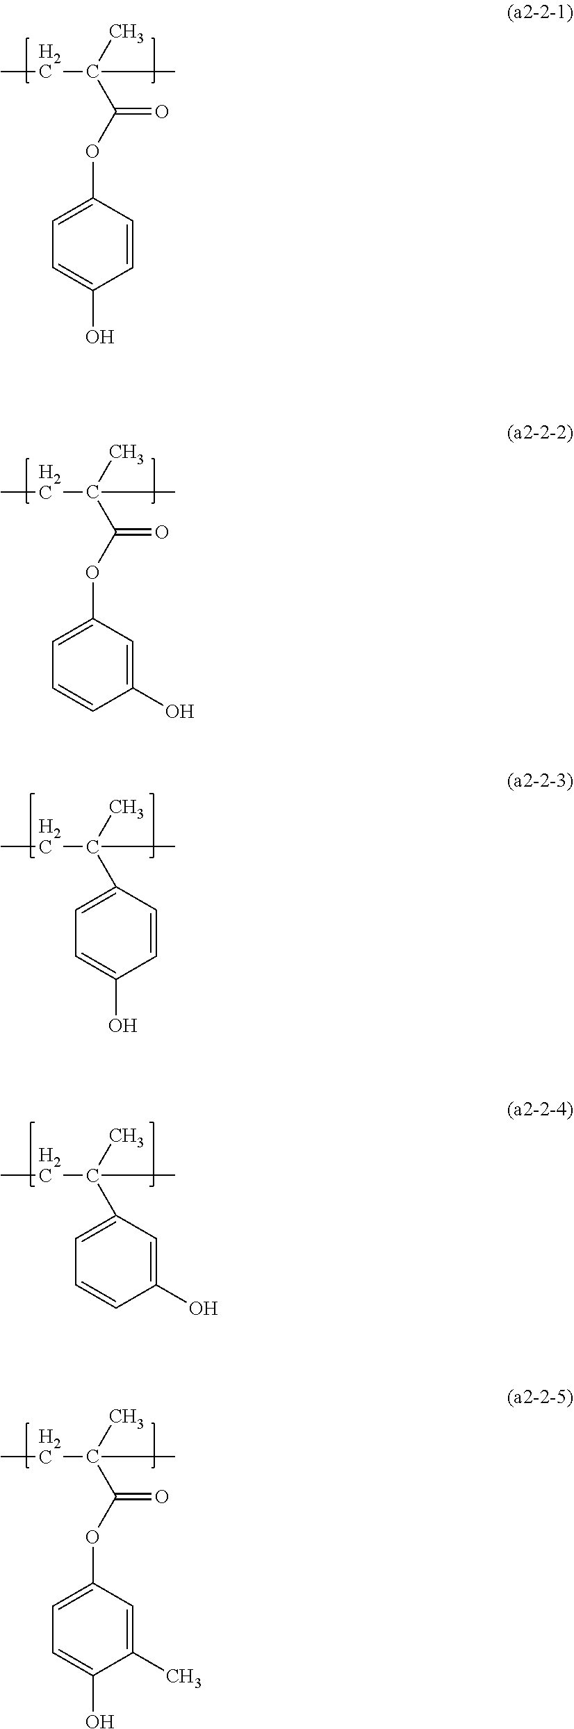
CCC(C)(C(OC1=CC=C(O)C=C1)=O)C.CCC(C)(C(OC1=CC=CC(O)=C1)=O)C.CCC(C)(C)C1=CC=C(O)C=C1.CCC(C)(C)C1=CC=CC(O)=C1.CCC(C)(C(OC1=CC=C(O)C(C)=C1)=O)C
